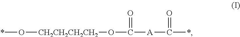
*O[CH2CH2CH2CH2]OC(=O)[A]C(=O)*
